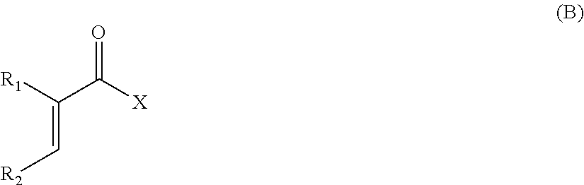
C(=C[R2])([R1])C(=O)[X]
